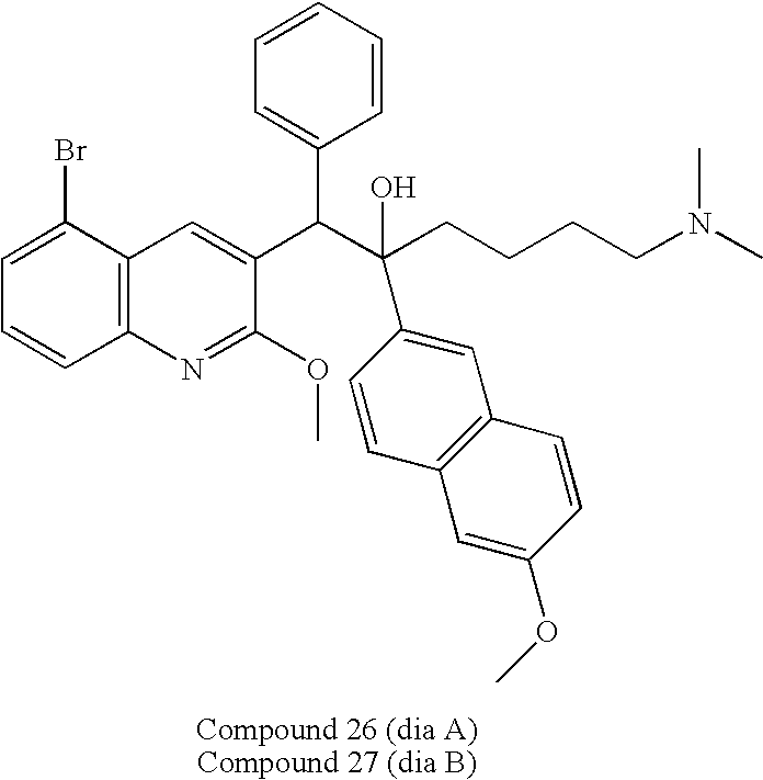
C1=CC=CC(C(C(CCCCN(C)C)(O)C2=CC3=C(C=C2)C=C(OC)C=C3)C2=CC3=C(N=C2OC)C=CC=C3Br)=C1
